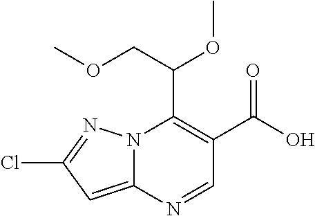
N12C(=CC(Cl)=N1)N=CC(C(O)=O)=C2C(COC)OC
